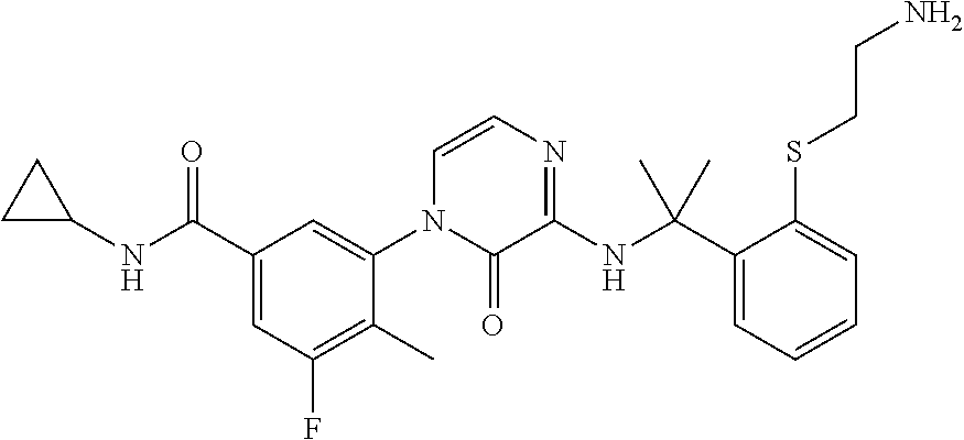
C1=C(C(NC2CC2)=O)C=C(N2C=CN=C(NC(C3=CC=CC=C3SCCN)(C)C)C2=O)C(C)=C1F
